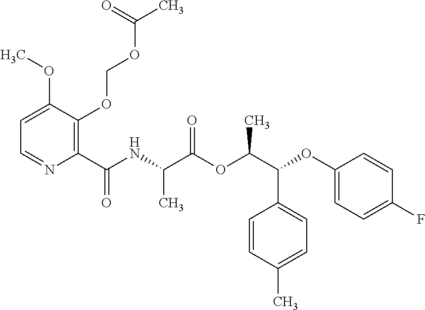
C1=C(OC)C(OCOC(C)=O)=C(C(NC(C(OC(C(OC2=CC=C(F)C=C2)C2=CC=C(C)C=C2)C)=O)C)=O)N=C1
